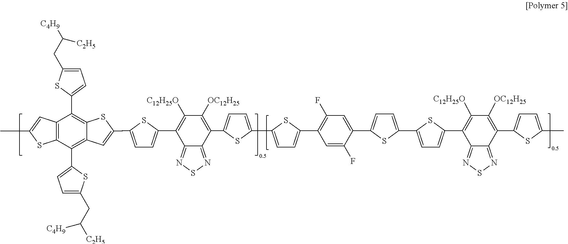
C12=C(C(C3=CC=C(CC([C2H5])[C4H9])S3)=C3C(=C1C1=CC=C(CC([C4H9])[C2H5])S1)SC(C1=CC=C(C4=C([C12H25O])C([OC12H25])=C(C5=CC=C(C6=CC=C(C7=C(F)C=C(C8=CC=C(C9=CC=C(C%10=C([C12H25O])C([OC12H25])=C(C%11=CC=C(C)S%11)C%11=NSN=C%10%11)S9)S8)C(F)=C7)S6)S5)C5=NSN=C45)S1)=C3)SC(C)=C2
